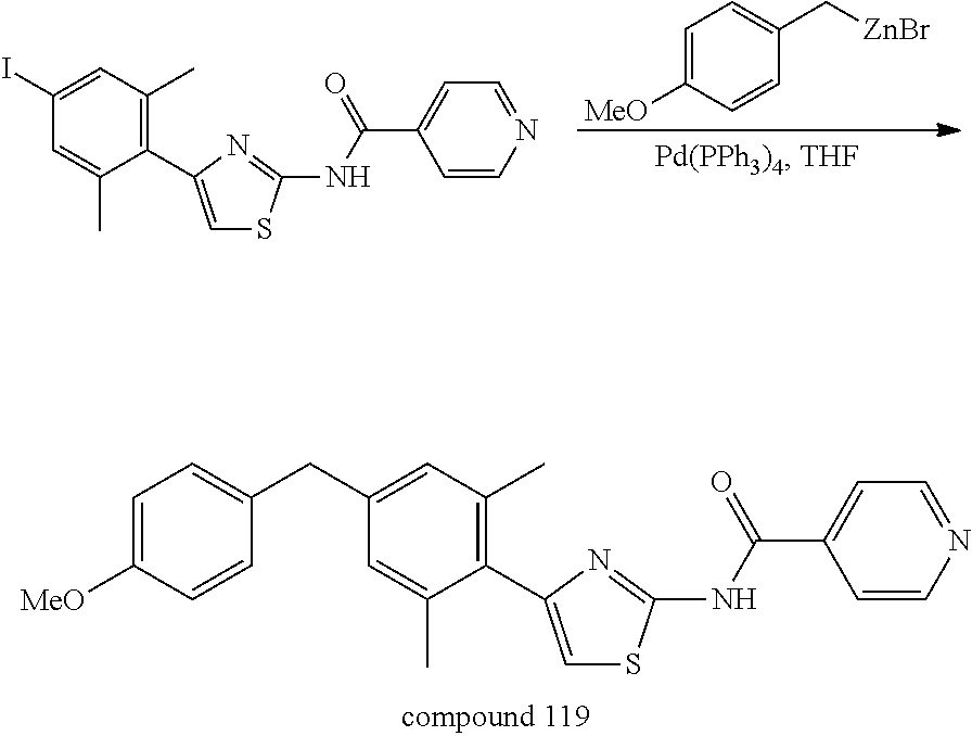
IC1=CC(C)=C(C2=CSC(NC(C3=CC=NC=C3)=O)=N2)C(C)=C1.C1=C([MeO])C=CC(C[ZnBr])=C1.C(C1=CC(C)=C(C2=CSC(NC(C3=CC=NC=C3)=O)=N2)C(C)=C1)C1=CC=C([MeO])C=C1
